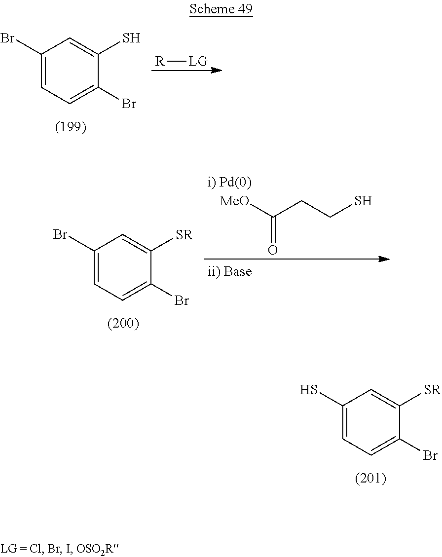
C1(S)=CC=C(Br)C([SR])=C1.C1(Br)=CC=C(Br)C(S)=C1.[R][LG].C1(Br)=CC=C(Br)C([SR])=C1.[MeO]C(=O)CCS
